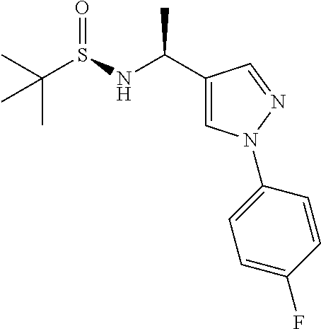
CC(S(NC(C1=CN(C2=CC=C(F)C=C2)N=C1)C)=O)(C)C
